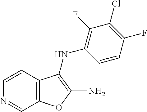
C12=C(C=CN=C1)C(NC1=C(F)C(Cl)=C(F)C=C1)=C(N)O2
